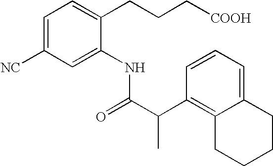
C1=CC=C2C(=C1C(C(=O)NC1=CC([NC])=CC=C1CCC[COOH])C)CCCC2
